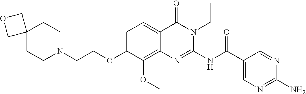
C1=C(OCCN2CCC3(CC2)COC3)C(OC)=C2C(=C1)C(=O)N(CC)C(NC(C1=CN=C(N)N=C1)=O)=N2
